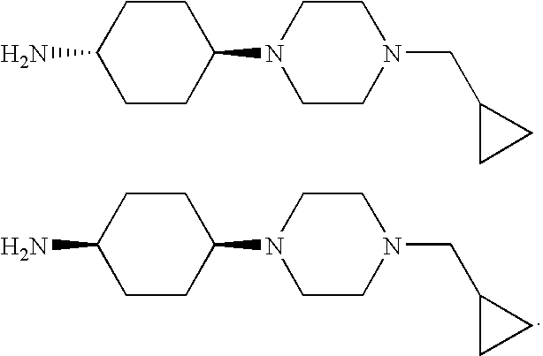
C1CN(C2CCC(N)CC2)CCN1CC1CC1.C1CN(C2CCC(N)CC2)CCN1CC1CC1
